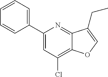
C1(C2=CC=CC=C2)=CC(Cl)=C2C(=N1)C(CC)=CO2
